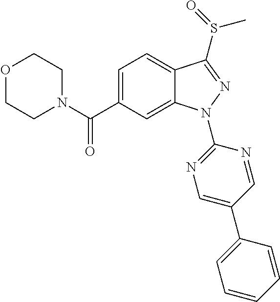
C12=CC=C(C(N3CCOCC3)=O)C=C1N(C1=NC=C(C3=CC=CC=C3)C=N1)N=C2S(C)=O
